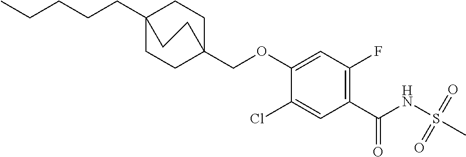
C1(Cl)=CC(C(NS(C)(=O)=O)=O)=C(F)C=C1OCC12CCC(CCCCC)(CC1)CC2
